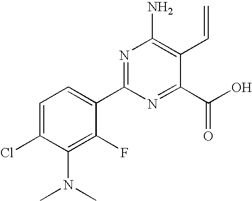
C1=C(Cl)C(N(C)C)=C(F)C(C2=NC(N)=C(C=C)C(C(O)=O)=N2)=C1
